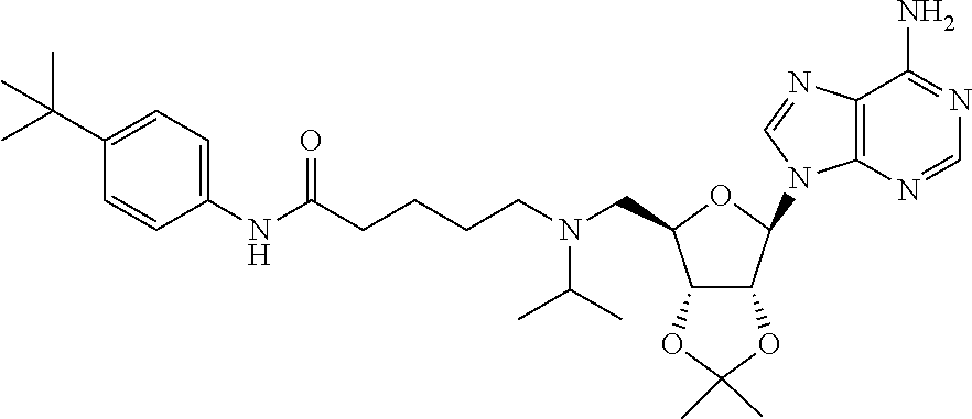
C(C1C2C(C(N3C4=C(C(N)=NC=N4)N=C3)O1)OC(C)(C)O2)N(CCCCC(NC1=CC=C(C(C)(C)C)C=C1)=O)C(C)C
